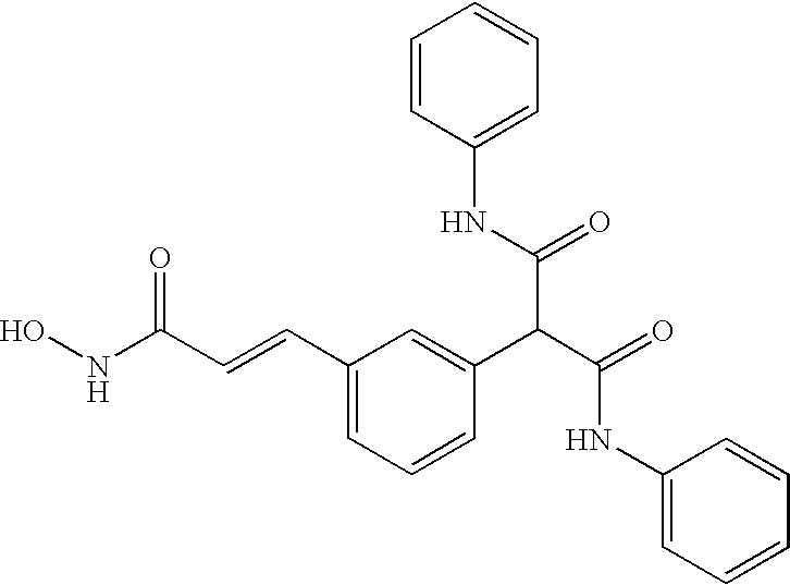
C1=CC(NC(=O)C(C2=CC(C=CC(NO)=O)=CC=C2)C(=O)NC2=CC=CC=C2)=CC=C1
